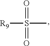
O=S(=O)(C)[R9]
